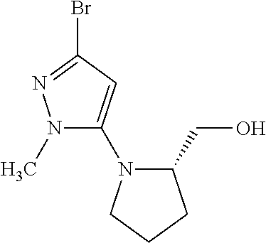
N1(C)C(N2C(CO)CCC2)=CC(Br)=N1
